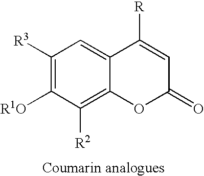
C1([R3])=C([R1O])C([R2])=C2C(=C1)C([R])=CC(=O)O2
